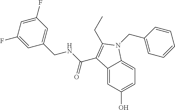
C12=CC(O)=CC=C1N(CC1=CC=CC=C1)C(CC)=C2C(NCC1=CC(F)=CC(F)=C1)=O
